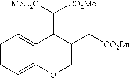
C1=CC=C2C(=C1)C(C([MeO2C])[CO2Me])C(C[CO2Bn])CO2
